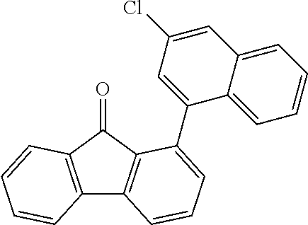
C12=C(C(=O)C3=C1C=CC=C3C1=CC(Cl)=CC3=CC=CC=C13)C=CC=C2
